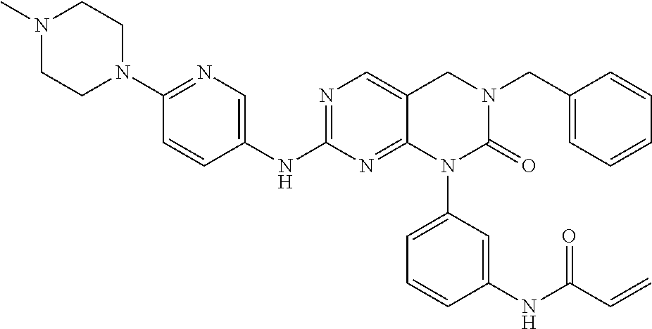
C1=C(N2C(=O)N(CC3=CC=CC=C3)CC3=CN=C(NC4=CN=C(N5CCN(C)CC5)C=C4)N=C23)C=C(NC(C=C)=O)C=C1
